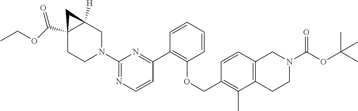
C1(N2CC3([H])C(C(=O)OCC)(CC2)C3)=NC=CC(C2=C(OCC3=C(C)C4=C(C=C3)CN(C(=O)OC(C)(C)C)CC4)C=CC=C2)=N1
